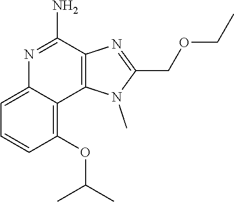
C1(OC(C)C)=C2C(=CC=C1)N=C(N)C1=C2N(C)C(COCC)=N1
